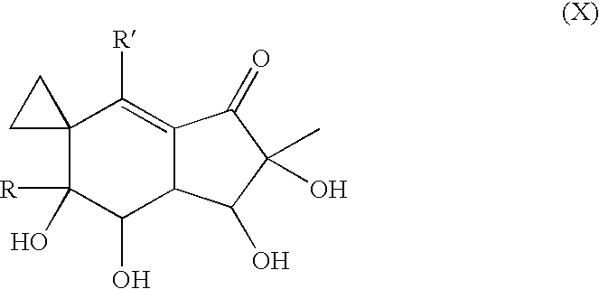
C12(C([R])(O)C(O)C3C(=C1[R])C(=O)C(C)(O)C3O)CC2
